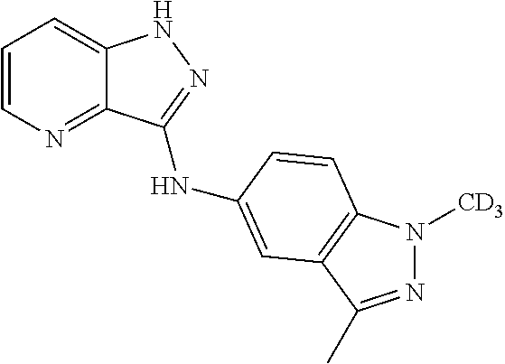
C1=CN=C2C(=C1)NN=C2NC1=CC2=C(N([CD3])N=C2C)C=C1
